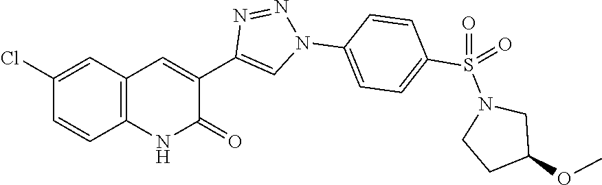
C12=C(C=C(Cl)C=C1)C=C(C1=CN(C3=CC=C(S(N4CCC(OC)C4)(=O)=O)C=C3)N=N1)C(=O)N2
